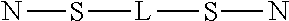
NS[L]SN
